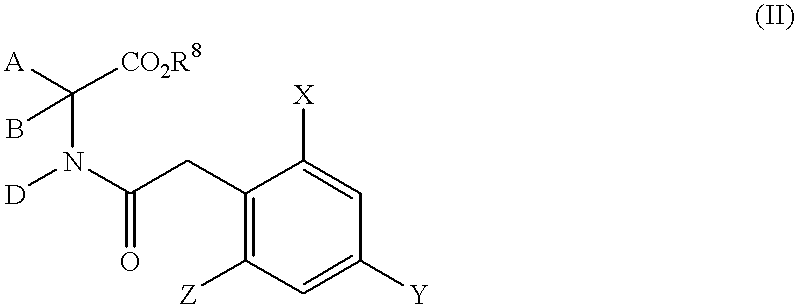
[D]N(C(=O)CC1=C([Z])C=C([Y])C=C1[X])C([A])([CO2R8])B
